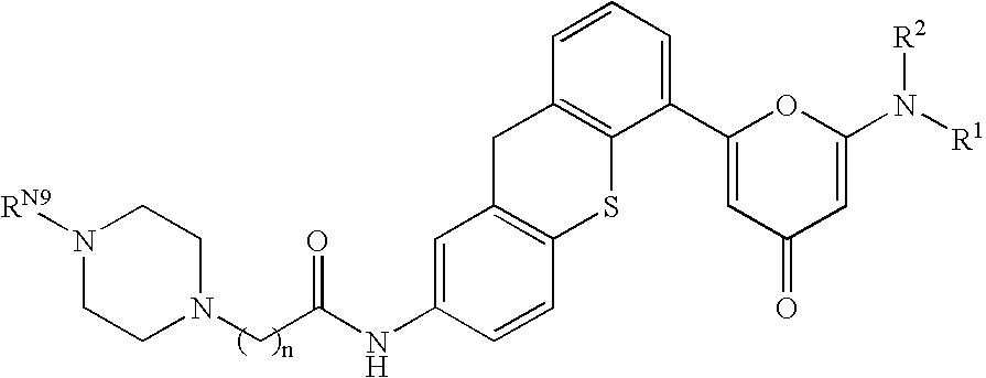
N(C1=CC2=C(C=C1)SC1=C(C2)C=CC=C1C1=CC(=O)C=C(N([R2])[R1])O1)C(=O)CN1CCN([RN9])CC1
